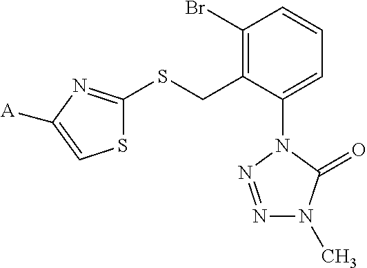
C1(Br)=C(CSC2=NC([A])=CS2)C(N2N=NN(C)C2=O)=CC=C1
